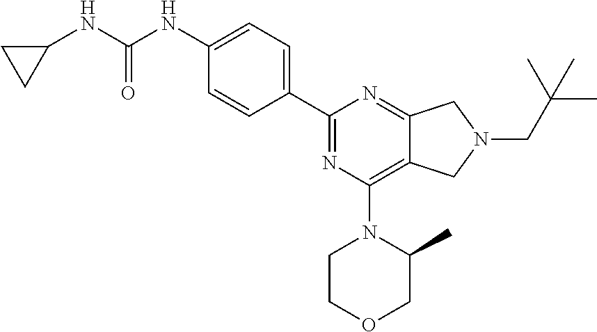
C1(NC(NC2=CC=C(C3=NC(N4CCOCC4C)=C4C(=N3)CN(CC(C)(C)C)C4)C=C2)=O)CC1
